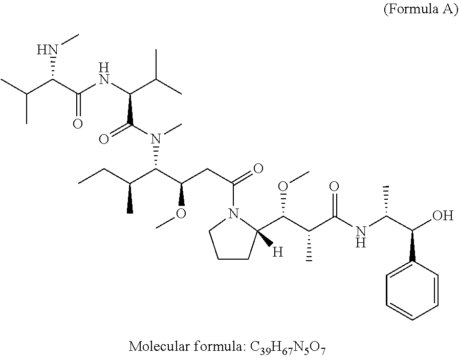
C(C(=O)N(C)C(C(OC)CC(=O)N1CCCC1(C(OC)C(C(NC(C(C1=CC=CC=C1)O)C)=O)C)[H])C(C)CC)(NC(C(NC)C(C)C)=O)C(C)C
